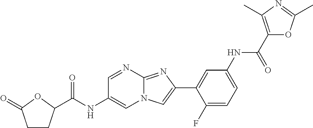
C1=NC2=NC(C3=CC(NC(C4=C(C)N=C(C)O4)=O)=CC=C3F)=CN2C=C1NC(=O)C1CCC(=O)O1
